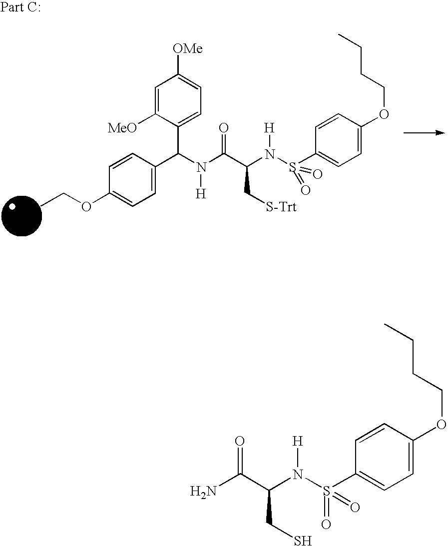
NC(C(N(S(C1=CC=C(OCCCC)C=C1)(=O)=O)[H])CS)=O.CCOC1=CC=C(C(N(C(C(N(S(=O)(=O)C2=CC=C(OCCCC)C=C2)[H])C[S-Trt])=O)[H])C2=CC=C([OMe])C=C2[MeO])C=C1
